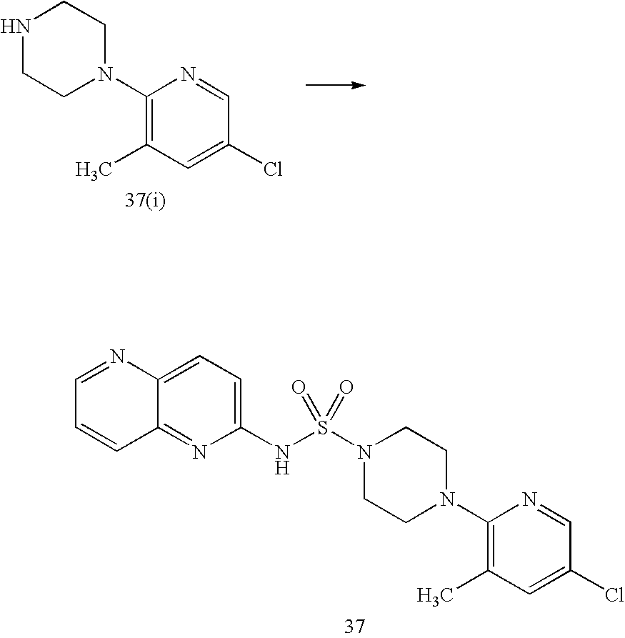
C1(NS(N2CCN(C3=C(C)C=C(Cl)C=N3)CC2)(=O)=O)=CC=C2C(=N1)C=CC=N2.N1CCN(C2=C(C)C=C(Cl)C=N2)CC1
